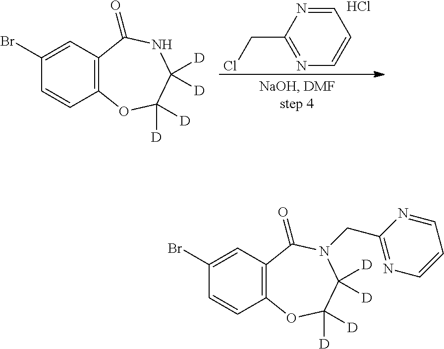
ClCC1=NC=CC=N1.Cl.C1(Br)=CC2=C(C=C1)OC([D])([D])C([D])([D])NC2=O.C1(Br)=CC2=C(C=C1)OC([D])([D])C([D])([D])N(CC1=NC=CC=N1)C2=O
